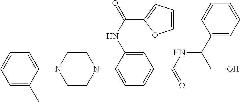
C1=C(C)C(N2CCN(C3=CC=C(C(NC(C4=CC=CC=C4)CO)=O)C=C3NC(=O)C3=CC=CO3)CC2)=CC=C1
